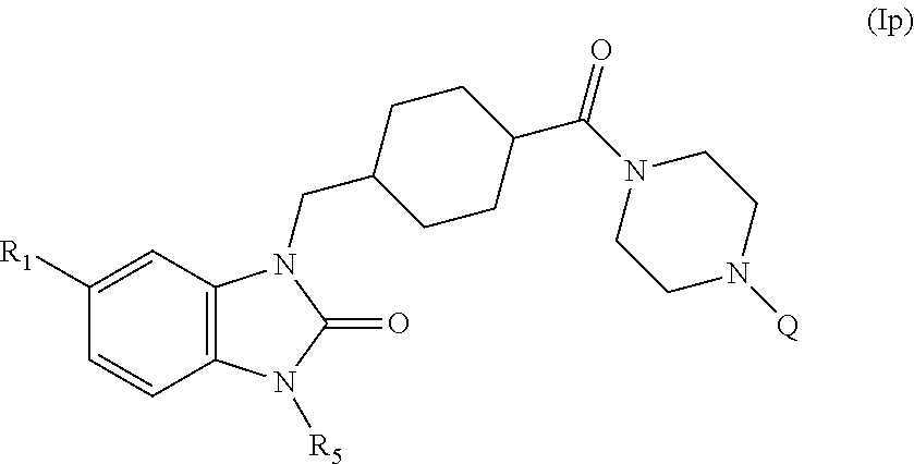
C12=C(C=C([R1])C=C1)N(CC1CCC(C(N3CCN([Q])CC3)=O)CC1)C(=O)N2[R5]
